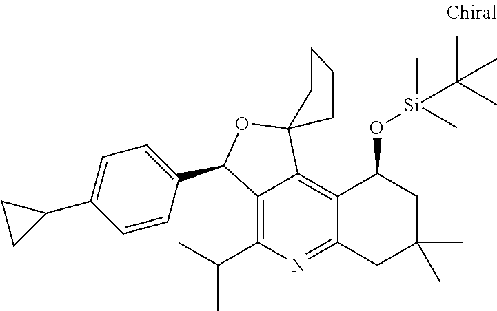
C12=C(C(C)C)N=C3C(=C1C1(OC2C2=CC=C(C4CC4)C=C2)CCCC1)C(O[Si](C)(C)C(C)(C)C)CC(C)(C)C3
